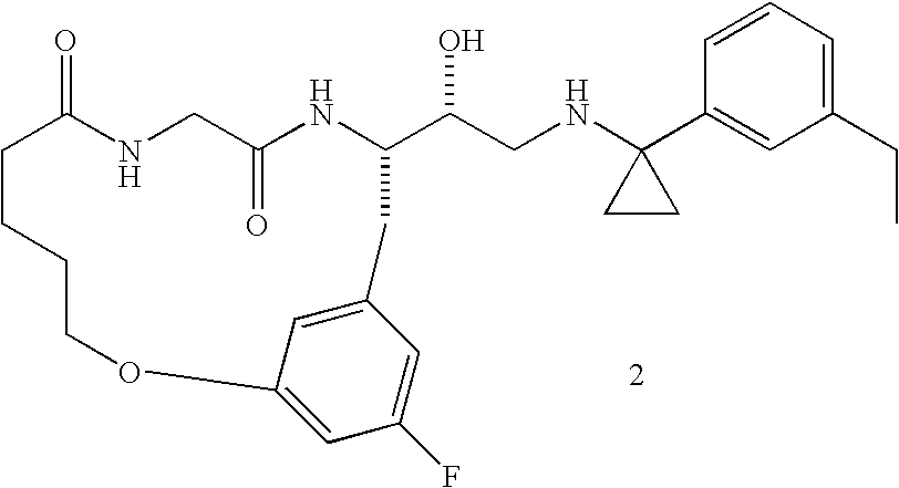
C1=CC=C(CC)C=C1C1(NCC(O)C2NC(=O)CNC(=O)CCCCOC3=CC(F)=CC(=C3)C2)CC1
